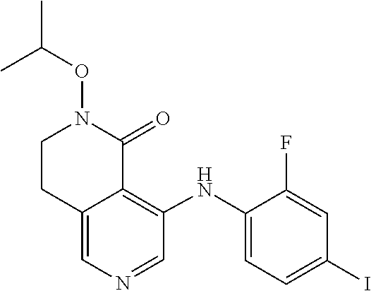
C(ON1CCC2=CN=CC(NC3=CC=C(I)C=C3F)=C2C1=O)(C)C
